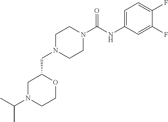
C1N(CC2CN(C(C)C)CCO2)CCN(C(NC2=CC=C(F)C(F)=C2)=O)C1
